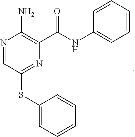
N1=CC(SC2=CC=CC=C2)=NC(C(NC2=CC=CC=C2)=O)=C1N
